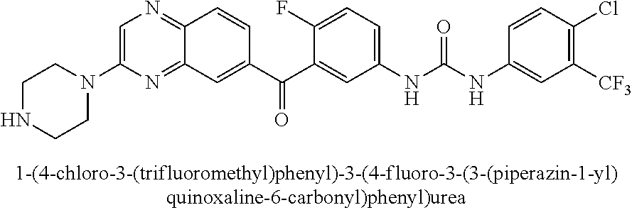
C1(N2CCNCC2)=CN=C2C(=N1)C=C(C(=O)C1=CC(NC(=O)NC3=CC([CF3])=C(Cl)C=C3)=CC=C1F)C=C2
